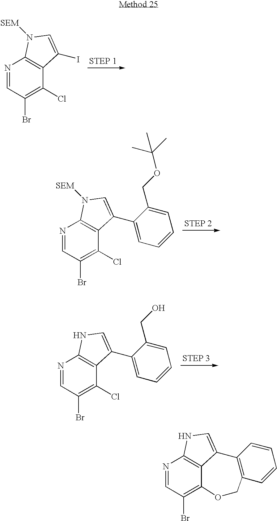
N1=CC(Br)=C(Cl)C2=C1N([SEM])C=C2I.N1=CC(Br)=C(Cl)C2=C1N([SEM])C=C2C1=CC=CC=C1COC(C)(C)C.N1=CC(Br)=C(Cl)C2=C1NC=C2C1=CC=CC=C1CO.N1=CC(Br)=C2C3=C1NC=C3C1=C(C=CC=C1)CO2
